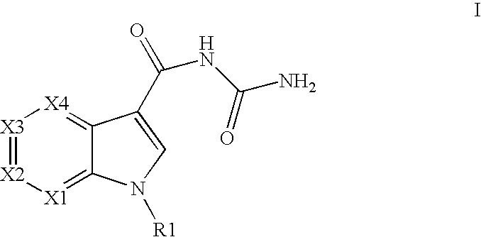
[X3]1=[X2][X1]=C2C(=[X4]1)C(C(NC(N)=O)=O)=CN2[R1]
